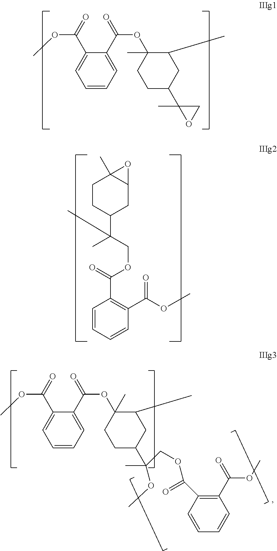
C1=CC=C(C(OC2(C)CCC(C3(C)OC3)CC2C)=O)C(C(OC)=O)=C1.C1CC(C(C)(COC(=O)C2=C(C(=O)OC)C=CC=C2)C)CC2C1(C)O2.C1=CC=C(C(OC2(C)CCC(C(OC)(COC(C3=C(C(OC)=O)C=CC=C3)=O)C)CC2C)=O)C(C(OC)=O)=C1
